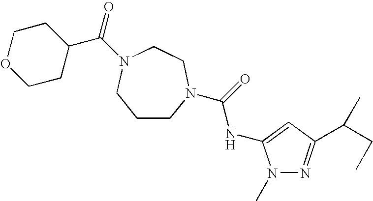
C1CN(C(=O)NC2=CC(C(CC)C)=NN2C)CCN(C(=O)C2CCOCC2)C1
